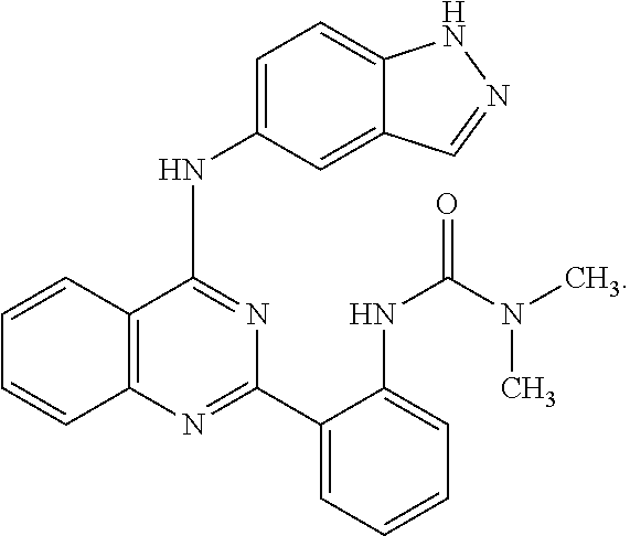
C12=C(N=C(C3=CC=CC=C3NC(N(C)C)=O)N=C1NC1=CC=C3C(=C1)C=NN3)C=CC=C2
